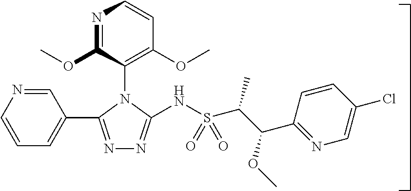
C1=CN=CC(C2=NN=C(NS(C(C(OC)C3=NC=C(Cl)C=C3)C)(=O)=O)N2C2=C(OC)C=CN=C2OC)=C1
